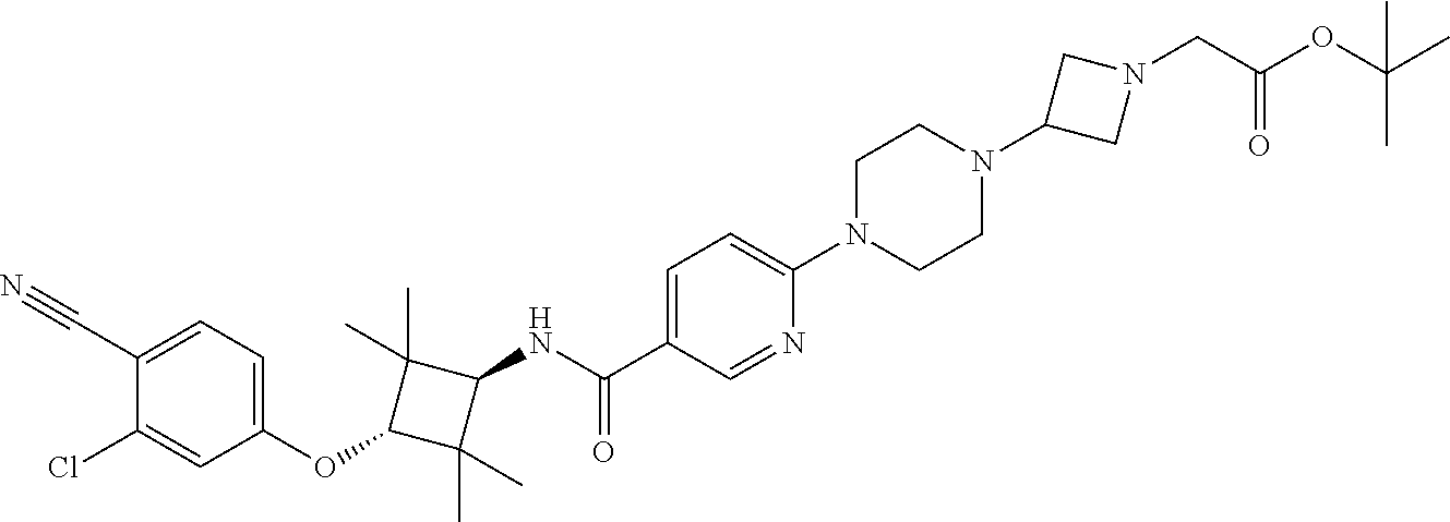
C1=C(C(=O)NC2C(C)(C)C(OC3=CC=C(C#N)C(Cl)=C3)C2(C)C)C=NC(N2CCN(C3CN(CC(OC(C)(C)C)=O)C3)CC2)=C1
